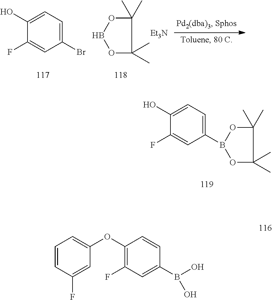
C1(O)=CC=C(B2OC(C)(C)C(C)(C)O2)C=C1F.C1(O)=CC=C(Br)C=C1F.[Et3N].C1(C)(C)OBOC1(C)C.C1=CC(F)=CC(OC2=C(F)C=C(B(O)O)C=C2)=C1
